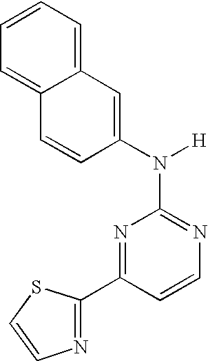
N1=C(N([H])C2=CC3=CC=CC=C3C=C2)N=C(C2=NC=CS2)C=C1
